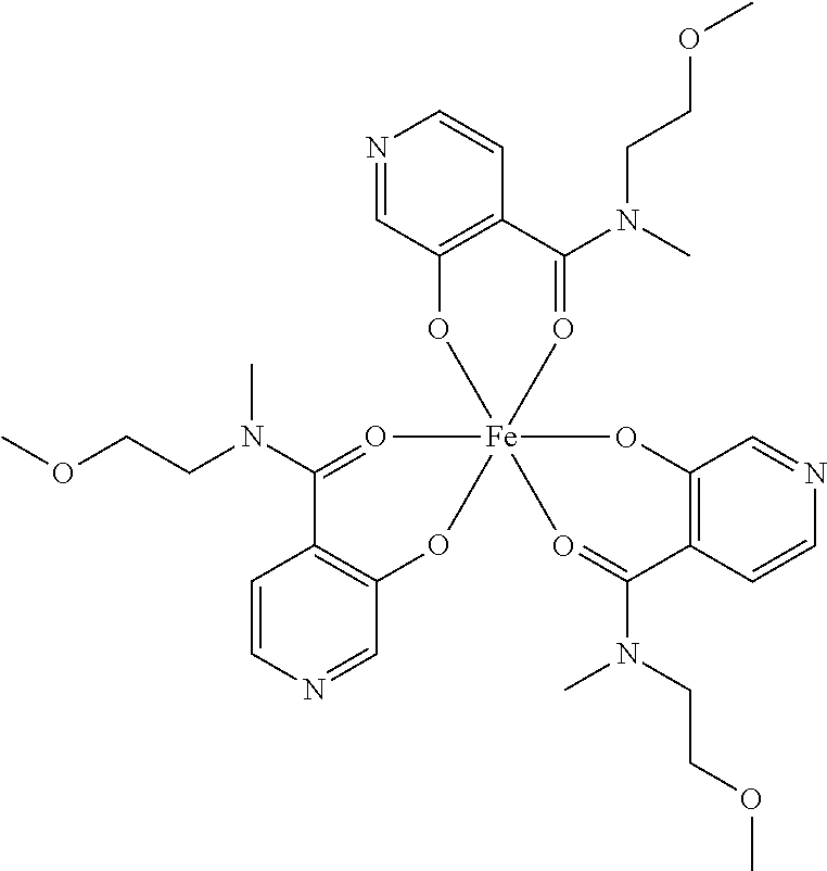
C1=CN=CC2=C1C(N(CCOC)C)=O[Fe]13(O2)(OC2=C(C=CN=C2)C(N(CCOC)C)=O1)O=C(N(CCOC)C)C1=C(C=NC=C1)O3
